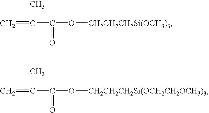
C(C(O[CH2CH2CH2Si(OCH3)3])=O)(C)=C.C(C(O[CH2CH2CH2Si(OCH2CH2OCH3)3])=O)(C)=C
